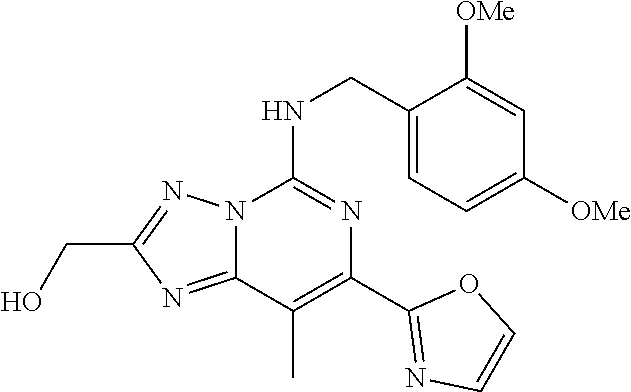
C1(CNC2=NC(C3=NC=CO3)=C(C)C3=NC(CO)=NN23)=CC=C([OMe])C=C1[OMe]
